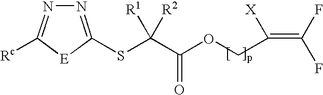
S(C(C(OCC(=C(F)F)[X])=O)([R2])[R1])C1=NN=C([Rc])[E]1
